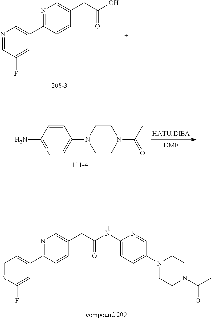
C1(N)=NC=C(N2CCN(C(=O)C)CC2)C=C1.[DMF].C1=NC(F)=CC(C2=NC=C(CC(NC3=CC=C(N4CCN(C(=O)C)CC4)C=N3)=O)C=C2)=C1.N1=CC(F)=CC(C2=NC=C(CC(O)=O)C=C2)=C1
